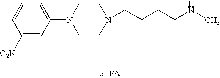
C1=C(N2CCN(CCCCNC)CC2)C=C([O2N])C=C1
